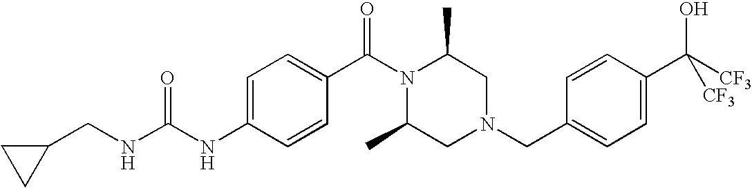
N(C(NC1=CC=C(C(=O)N2C(C)CN(CC3=CC=C(C(O)([CF3])[CF3])C=C3)CC2C)C=C1)=O)CC1CC1
